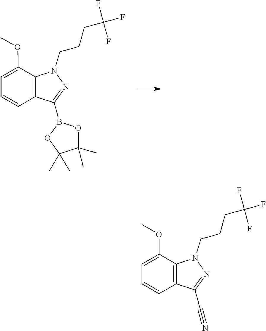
O1C(C)(C)C(C)(C)OB1C1=NN(CCCC(F)(F)F)C2=C1C=CC=C2OC.C(C1=NN(CCCC(F)(F)F)C2=C1C=CC=C2OC)#N
